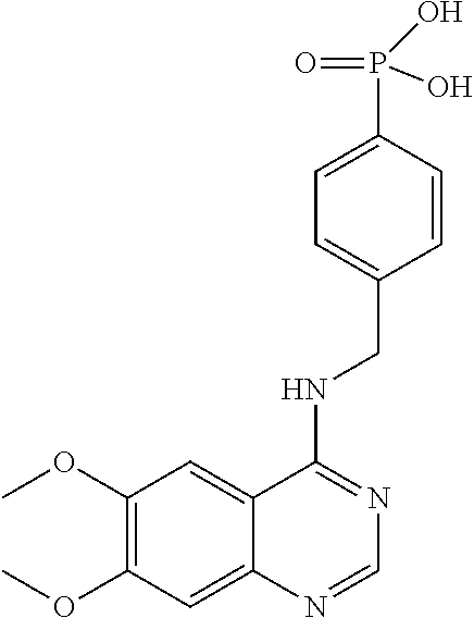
C1(OC)=C(OC)C=C2C(=C1)C(NCC1=CC=C(P(O)(O)=O)C=C1)=NC=N2
